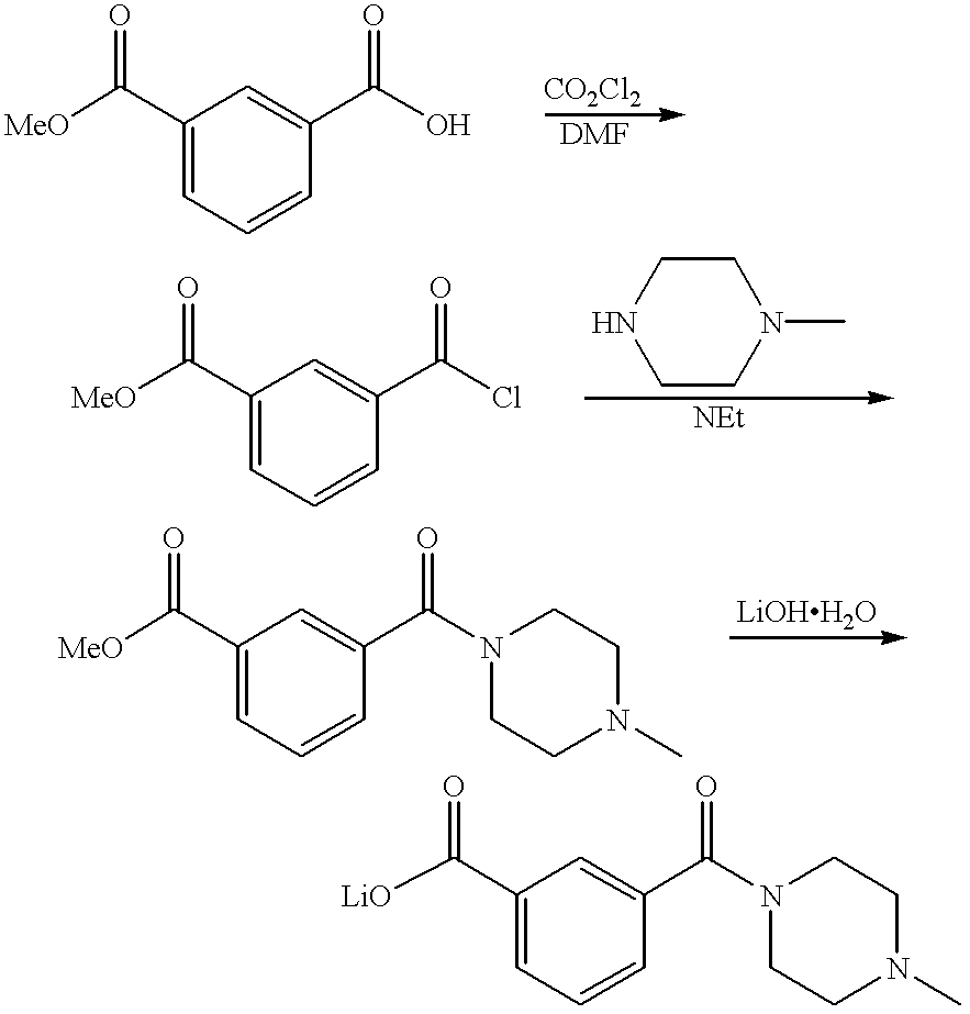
C1(C([MeO])=O)=CC=CC(C(O)=O)=C1.C1(C([MeO])=O)=CC=CC(C(Cl)=O)=C1.N1CCN(C)CC1.C1(C([MeO])=O)=CC=CC(C(N2CCN(C)CC2)=O)=C1.C1(C([LiO])=O)=CC=CC(C(N2CCN(C)CC2)=O)=C1
